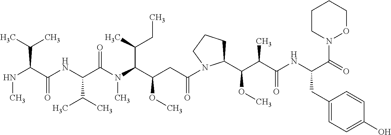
N(C(C(NC(C(N(C)C(C(CC(=O)N1C(C(C(C(NC(CC2=CC=C(O)C=C2)C(=O)N2OCCCC2)=O)C)OC)CCC1)OC)C(C)CC)=O)C(C)C)=O)C(C)C)C
